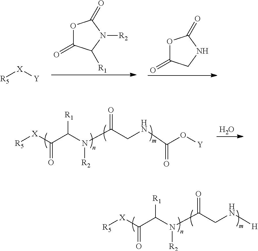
O1C(=O)C([R1])N([R2])C1=O.O1C(=O)CNC1=O.[R5][X][Y].O.[R5][X]C(C(N(C(CNC(O[Y])=O)=O)[R2])[R1])=O.[R5][X]C(C(N(C(CN[H])=O)[R2])[R1])=O
